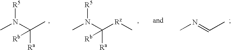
CN(C(C)([Ra])[Rb])[R5].CN(C([Rz]C)([Ra])[Rb])[R5].CN=CC
